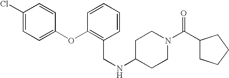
C1(Cl)=CC=C(OC2=C(CNC3CCN(C(=O)C4CCCC4)CC3)C=CC=C2)C=C1
